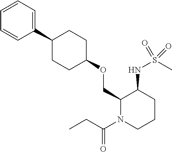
C1(COC2CCC(C3=CC=CC=C3)CC2)N(C(CC)=O)CCCC1NS(C)(=O)=O
